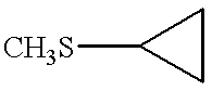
[CH3S]C1CC1
